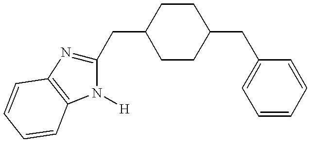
N1=C(CC2CCC(CC3=CC=CC=C3)CC2)N([H])C2=C1C=CC=C2
